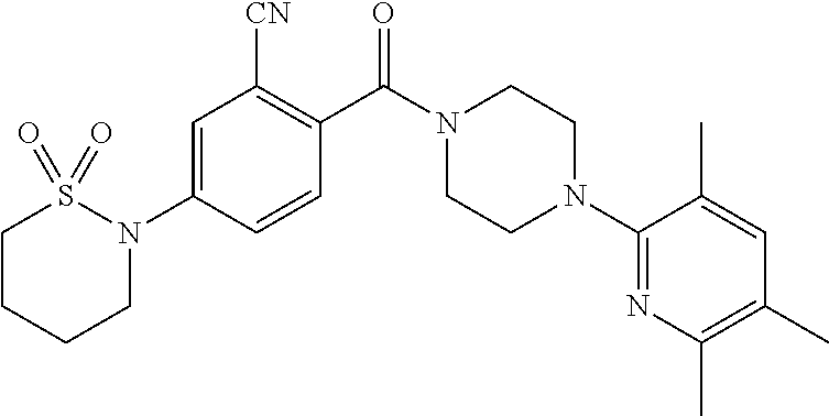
C1=C(N2S(=O)(=O)CCCC2)C=CC(C(N2CCN(C3=NC(C)=C(C)C=C3C)CC2)=O)=C1[CN]
